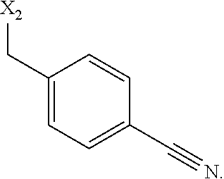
C1(C[X2])=CC=C(C#N)C=C1
